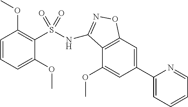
N(S(C1=C(OC)C=CC=C1OC)(=O)=O)C1=NOC2=C1C(OC)=CC(C1=CC=CC=N1)=C2
